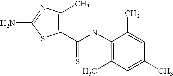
C1(NC(C2=C(C)N=C(N)S2)=S)=C(C)C=C(C)C=C1C
